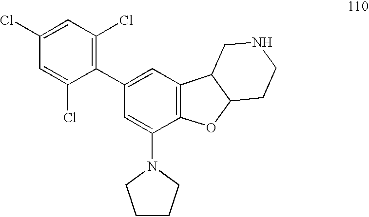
C1=C(Cl)C=C(Cl)C(C2=CC3=C(C(N4CCCC4)=C2)OC2C3CNCC2)=C1Cl
